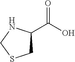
C(O)(=O)C1CSCN1
